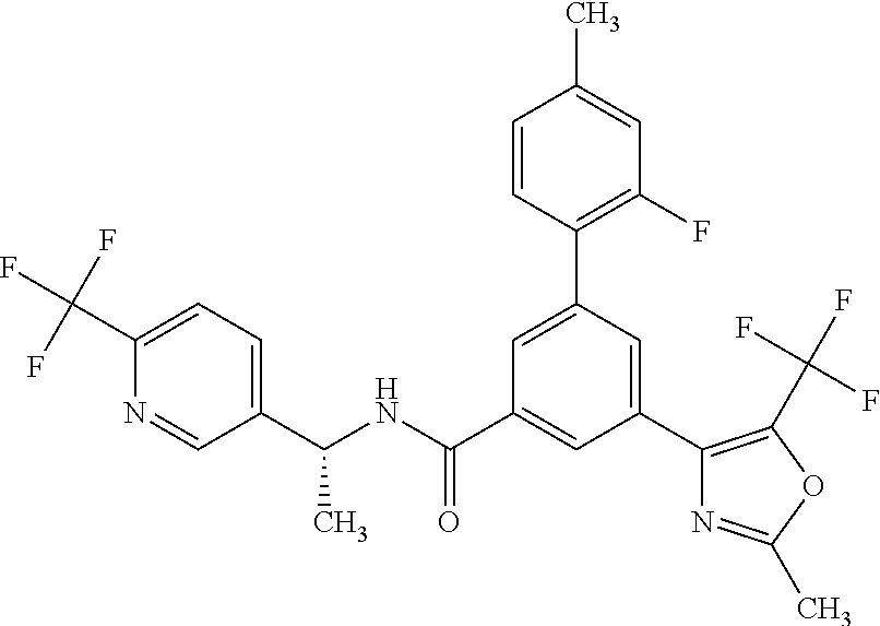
C(NC(C1=CC(C2=C(C(F)(F)F)OC(C)=N2)=CC(C2=C(F)C=C(C)C=C2)=C1)=O)(C1=CC=C(C(F)(F)F)N=C1)C
